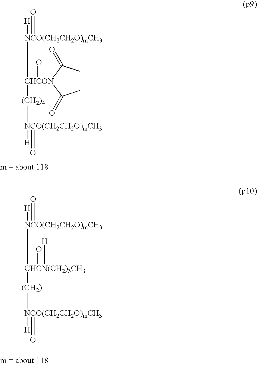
C1CC(=O)[CHCON](=O)([NCO(CH2CH2O)mCH3]([H])=O)([(CH2)4][NCO(CH2CH2O)mCH3]([H])=O)C1=O.[CHCN(CH2)3CH3]([NCO(CH2CH2O)mCH3]([H])=O)([(CH2)4][NCO(CH2CH2O)mCH3]([H])=O)(=O)[H]
